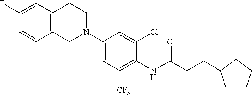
C1(F)=CC2=C(C=C1)CN(C1=CC([CF3])=C(NC(CCC3CCCC3)=O)C(Cl)=C1)CC2
